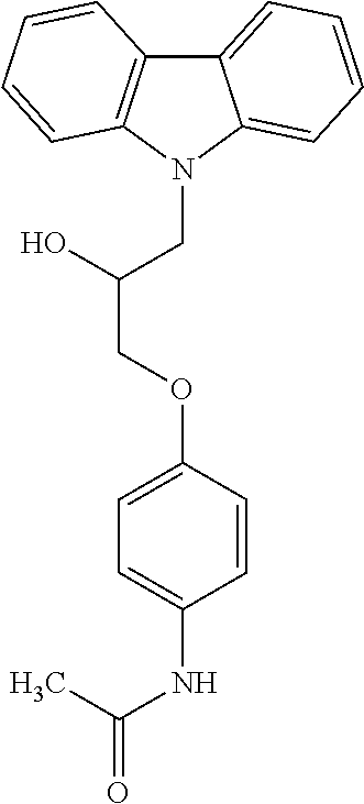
C12=CC=CC=C1N(CC(COC1=CC=C(NC(=O)C)C=C1)O)C1=C2C=CC=C1
